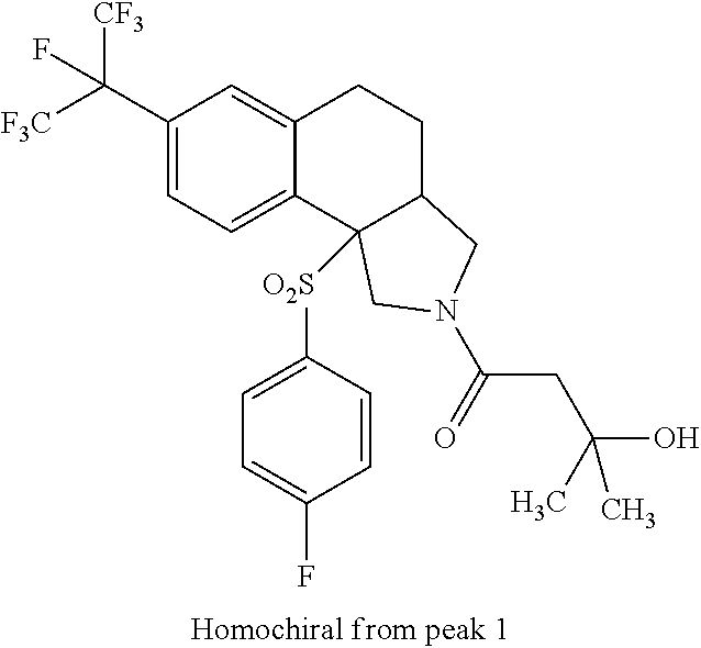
[F3C]C(C1=CC=C2C(=C1)CCC1C2([O2S]C2=CC=C(F)C=C2)CN(C(=O)CC(O)(C)C)C1)([CF3])F
